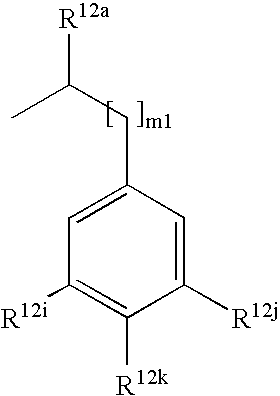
C1=C(CC(C)[R12a])C=C([R12j])C([R12k])=C1[R12i]
